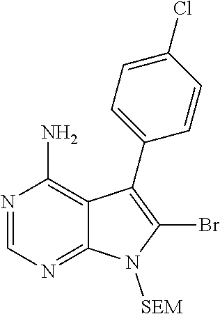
N1=CN=C2C(=C1N)C(C1=CC=C(Cl)C=C1)=C(Br)N2[SEM]
